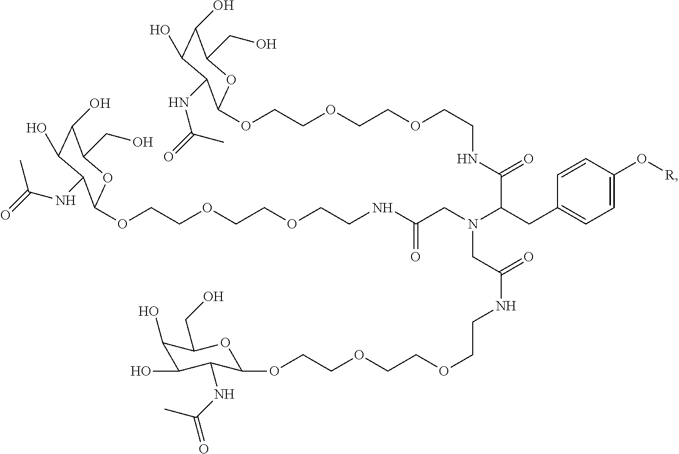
C1(O)C(O)C(NC(=O)C)C(OCCOCCOCCNC(C(CC2=CC=C(O[R])C=C2)N(CC(NCCOCCOCCOC2C(NC(=O)C)C(O)C(O)C(CO)O2)=O)CC(NCCOCCOCCOC2C(NC(C)=O)C(O)C(O)C(CO)O2)=O)=O)OC1CO
